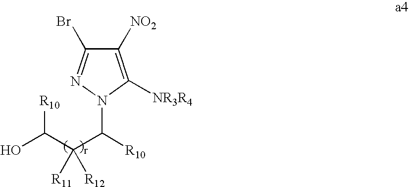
C1([NO2])=C([NR3R4])N(C([R10])C(C(O)[R10])([R11])[R12])N=C1Br
